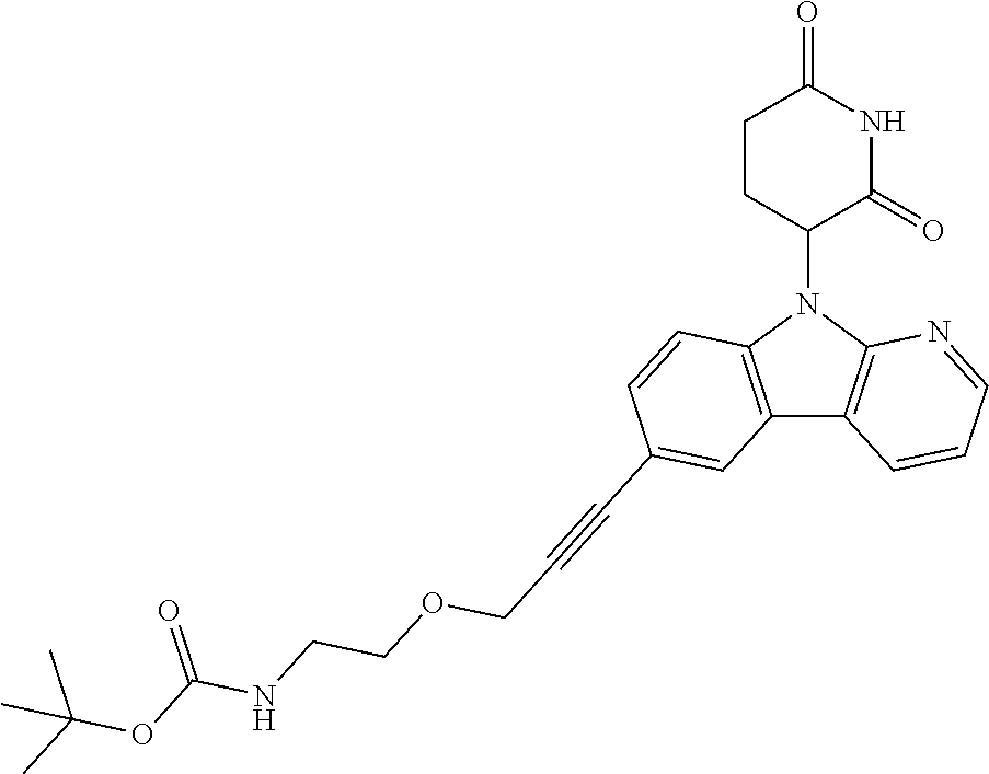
N1(C2CCC(=O)NC2=O)C2=C(C3=C1C=CC(C#CCOCCNC(OC(C)(C)C)=O)=C3)C=CC=N2
